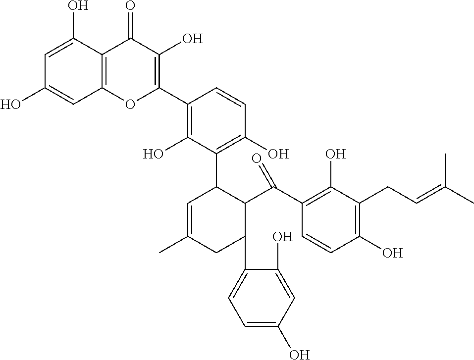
C12=C(C(O)=CC(O)=C1)C(=O)C(O)=C(C1=C(O)C(C3C=C(C)CC(C4=CC=C(O)C=C4O)C3C(C3=C(O)C(CC=C(C)C)=C(O)C=C3)=O)=C(O)C=C1)O2
